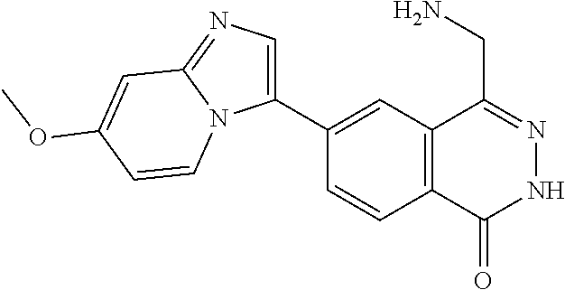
C1(C2=CN=C3N2C=CC(OC)=C3)=CC2=C(C=C1)C(=O)NN=C2CN
